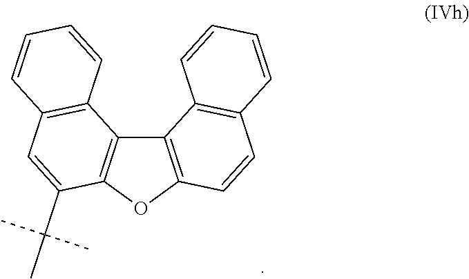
C12=C(OC3=C1C1=C(C=C3C(C)(C)C)C=CC=C1)C=CC1=C2C=CC=C1
